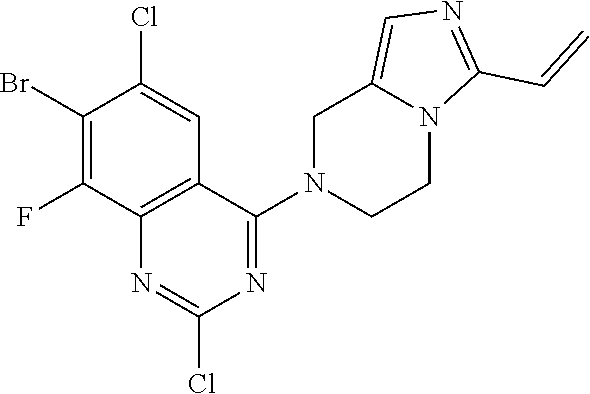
C1CN(C2=NC(Cl)=NC3=C2C=C(Cl)C(Br)=C3F)CC2=CN=C(C=C)N12
